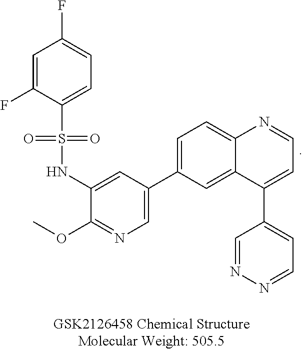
C1=C(F)C(S(NC2=CC(C3=CC=C4C(=C3)C(C3=CC=NN=C3)=CC=N4)=CN=C2OC)(=O)=O)=CC=C1F
